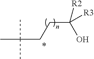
C(CCC([R3])([R2])O)(C)(C)C
